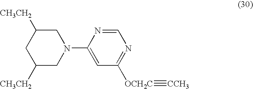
C1([CH3CH2])CN(C2=CC([OCH2C]#[CCH3])=NC=N2)CC([CH3CH2])C1
